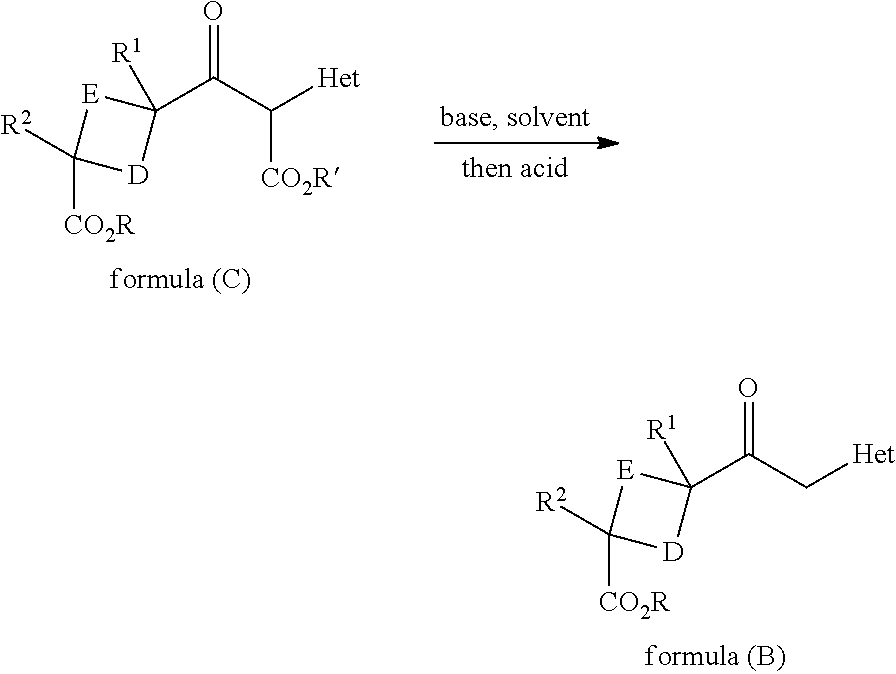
C(C(=O)C1([R1])[E]C([CO2R])([R2])[D]1)[Het].C(C(=O)C1([R1])[E]C([CO2R])([R2])[D]1)([Het])[CO2R]
